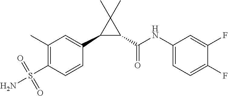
C1(C2=CC(C)=C(S(N)(=O)=O)C=C2)C(C(=O)NC2=CC=C(F)C(F)=C2)C1(C)C
